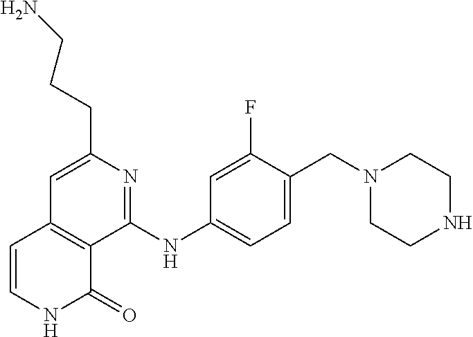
C(C1=CC2=C(C(NC3=CC=C(CN4CCNCC4)C(F)=C3)=N1)C(=O)NC=C2)CCN
